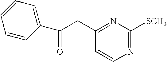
C(CC1=NC([SCH3])=NC=C1)(=O)C1=CC=CC=C1
